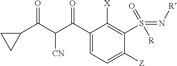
C1(C(C(C(C2=CC=C([Z])C(S(=N[R])(=O)[R])=C2[X])=O)[CN])=O)CC1
